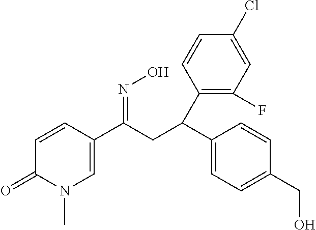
C1(C(CC(C2=CN(C)C(=O)C=C2)=NO)C2=C(F)C=C(Cl)C=C2)=CC=C(CO)C=C1
